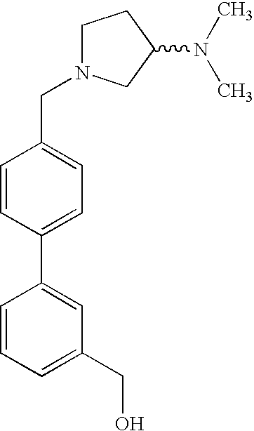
C1N(CC2=CC=C(C3=CC(CO)=CC=C3)C=C2)CC(N(C)C)C1
